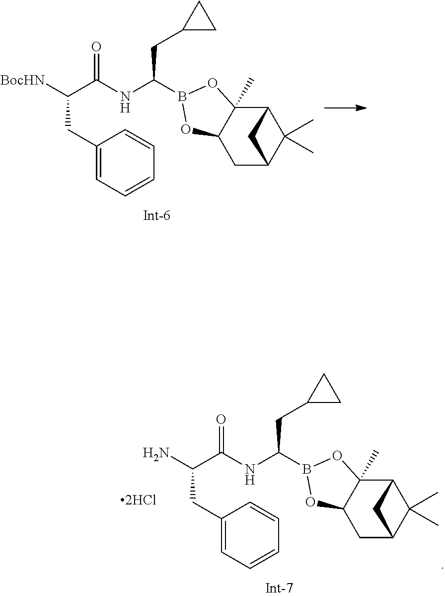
C(NC(C([BocHN])CC1=CC=CC=C1)=O)(B1OC2(C)C3C(C)(C)C(CC2O1)C3)CC1CC1.C(NC(C(N)CC1=CC=CC=C1)=O)(CC1CC1)B1OC2(C)C3C(C)(C)C(CC2O1)C3
